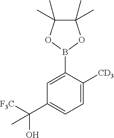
C1=C(B2OC(C)(C)C(C)(C)O2)C([CD3])=CC=C1C([F3C])(O)C
